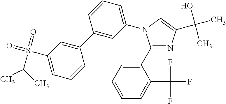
C1(C2=CC=CC=C2C(F)(F)F)=NC(C(O)(C)C)=CN1C1=CC=CC(C2=CC(S(=O)(=O)C(C)C)=CC=C2)=C1
